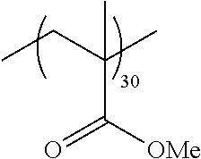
CCC(C)(C)C([OMe])=O
